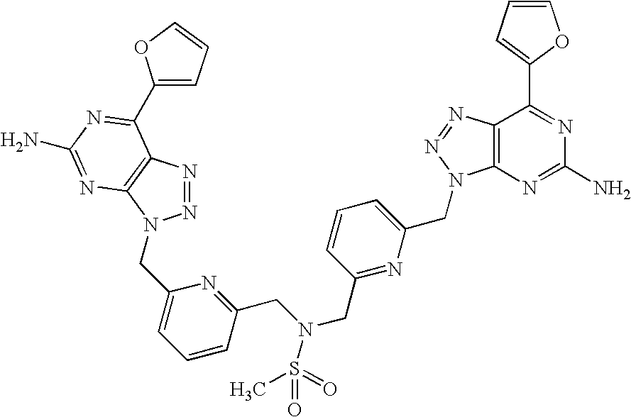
C1=CC=C(C2=NC(N)=NC3=C2N=NN3CC2=CC=CC(CN(CC3=NC(CN4N=NC5=C4N=C(N)N=C5C4=CC=CO4)=CC=C3)S(=O)(C)=O)=N2)O1
